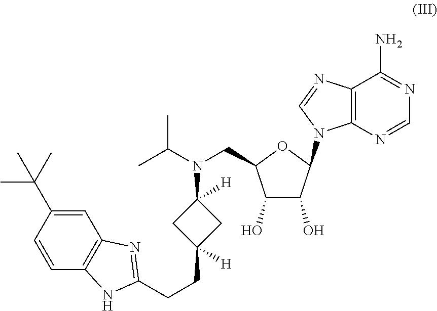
C1(N(CC2C(O)C(O)C(N3C4=C(C(N)=NC=N4)N=C3)O2)C(C)C)([H])CC(CCC2=NC3=C(C=CC(C(C)(C)C)=C3)N2)([H])C1
